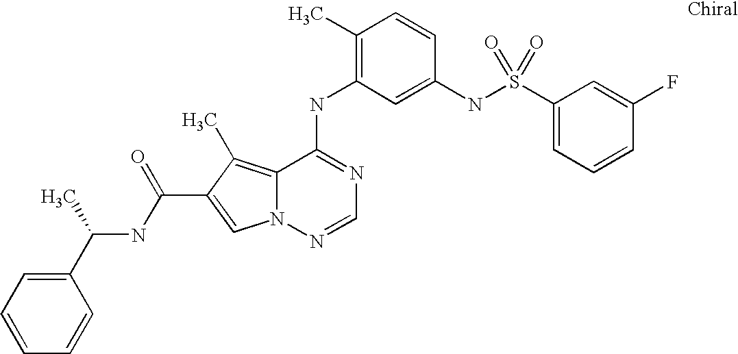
C1(C)=C(NC2=NC=NN3C2=C(C)C(C(NC(C2=CC=CC=C2)C)=O)=C3)C=C(NS(C2=CC=CC(F)=C2)(=O)=O)C=C1
